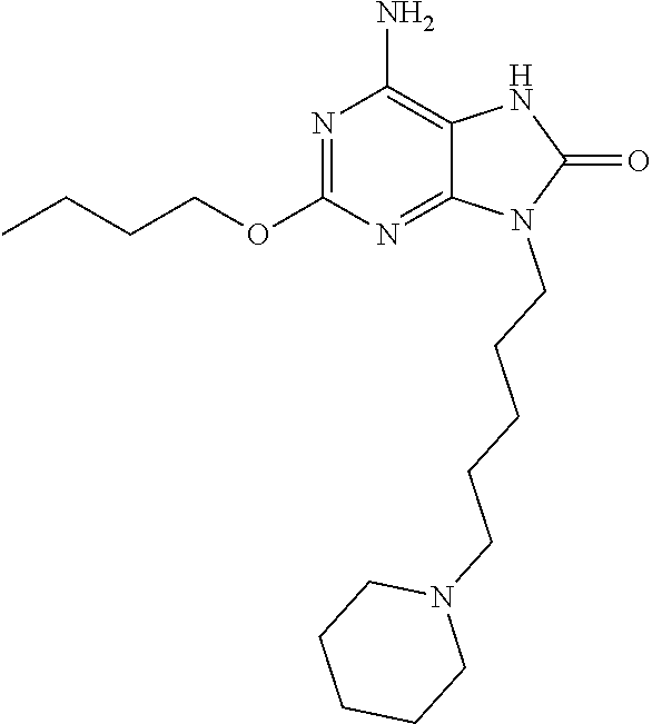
N1=C(OCCCC)N=C2C(=C1N)NC(=O)N2CCCCCN1CCCCC1
